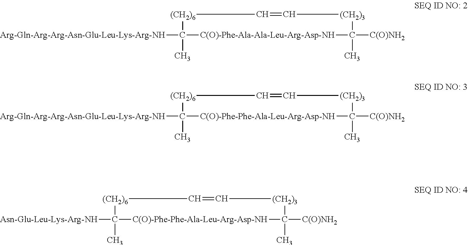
[Arg-Gln-Arg-Arg-Asn-Glu-Leu-Lys-Arg-NH]C1(C)[C(O)-Phe-Ala-Ala-Leu-Arg-Asp-NH]C([C(O)NH2])(C)[(CH2)3]C=C[(CH2)6]1.[Arg-Gln-Arg-Arg-Asn-Glu-Leu-Lys-Arg-NH]C1(C)[C(O)-Phe-Phe-Ala-Leu-Arg-Asp-NH]C([C(O)NH2])(C)[(CH2)3]C=C[(CH2)6]1.[Asn-Glu-Leu-Lys-Arg-NH]C1(C)[C(O)-Phe-Phe-Ala-Leu-Arg-Asp-NH]C([C(O)NH2])(C)[(CH2)3]C=C[(CH2)6]1
